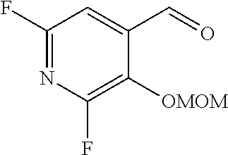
FC1=C([OMOM])C(C=O)=CC(F)=N1
